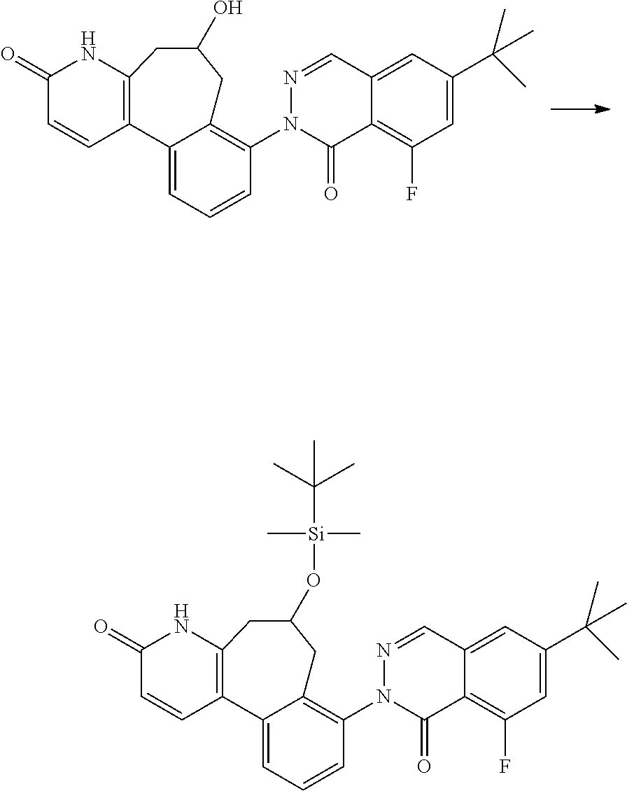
C12=C(NC(=O)C=C1)CC(O)CC1=C(N3C(=O)C4=C(F)C=C(C(C)(C)C)C=C4C=N3)C=CC=C21.C12=C(NC(=O)C=C1)CC(O[Si](C)(C)C(C)(C)C)CC1=C(N3C(=O)C4=C(F)C=C(C(C)(C)C)C=C4C=N3)C=CC=C21
